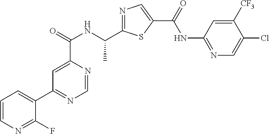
C1=NC(C(=O)NC(C2=NC=C(C(=O)NC3=NC=C(Cl)C([CF3])=C3)S2)C)=CC(C2=CC=CN=C2F)=N1
